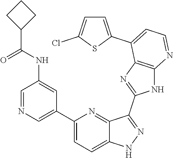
C1(C2=CN=CC(NC(=O)C3CCC3)=C2)=CC=C2C(=N1)C(C1=NC3=C(N1)N=CC=C3C1=CC=C(Cl)S1)=NN2
